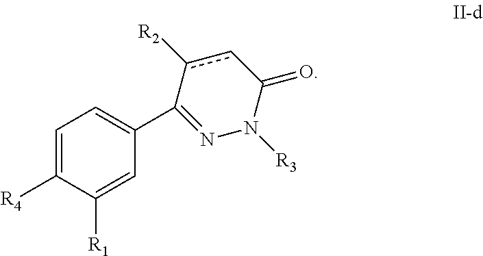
C1=C([R4])C([R1])=CC(C2=NN([R3])C(=O)cc2[R2])=C1
